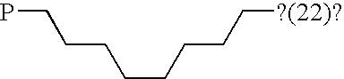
PCCCCCCCC[?(22)?]
